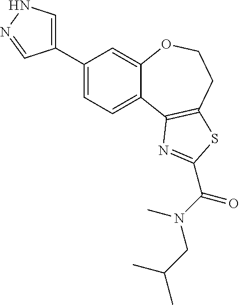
C1(C2=CNN=C2)=CC=C2C(=C1)OCCC1=C2N=C(C(N(CC(C)C)C)=O)S1
